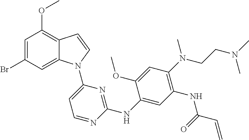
C1=C(NC2=NC(N3C4=CC(Br)=CC(OC)=C4C=C3)=CC=N2)C(OC)=CC(N(C)CCN(C)C)=C1NC(C=C)=O
